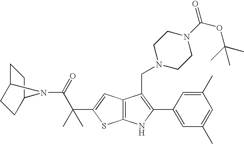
C1C2CCC(C1)N2C(=O)C(C1=CC2=C(S1)NC(C1=CC(C)=CC(C)=C1)=C2CN1CCN(C(OC(C)(C)C)=O)CC1)(C)C
